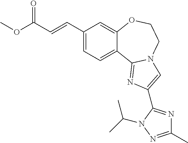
C1(C=CC(OC)=O)=CC=C2C(=C1)OCCN1C2=NC(C2=NC(C)=NN2C(C)C)=C1
